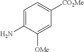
C1=C(N)C([OMe])=CC([CO2Me])=C1
